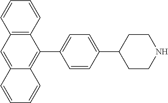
C12=C(C=C3C(=C1C1=CC=C(C4CCNCC4)C=C1)C=CC=C3)C=CC=C2
